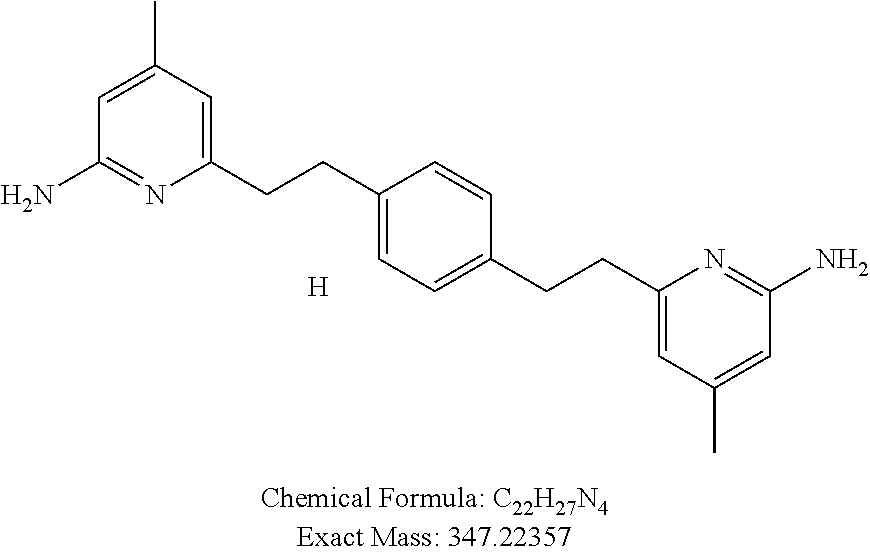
C1=C(C)C=C(CCC2=CC=C(CCC3=CC(C)=CC(N)=N3)C=C2)N=C1N.[H]
